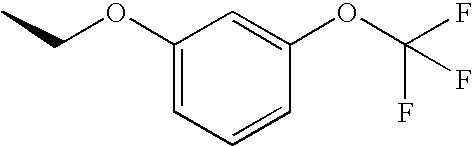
C1(OCC)=CC=CC(OC(F)(F)F)=C1
